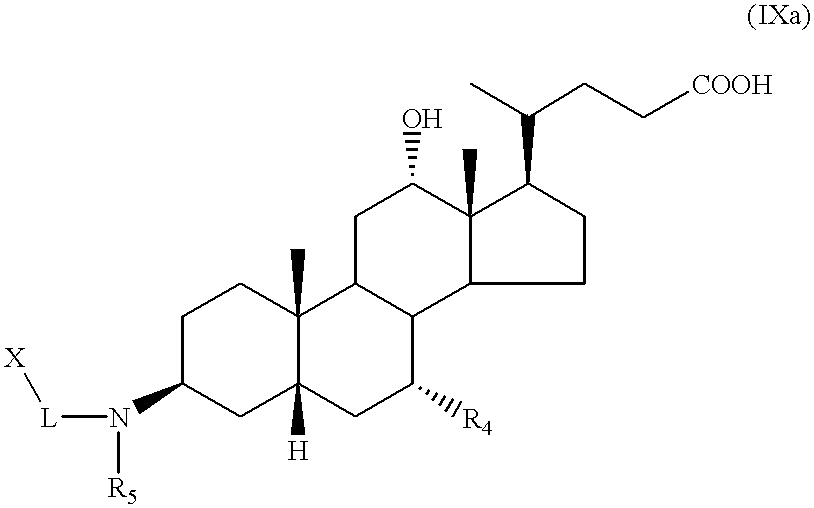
C1C(N([R5])[L][X])CC2([H])C(C)(C1)C1C(C([R4])C2)C2C(C)(C(O)C1)C(C(CC[COOH])C)CC2
